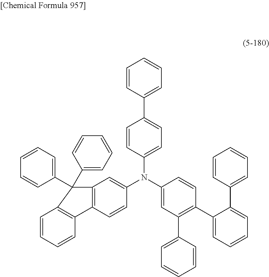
C1=CC(C2=CC=C(N(C3=CC(C4=CC=CC=C4)=C(C4=CC=CC=C4C4=CC=CC=C4)C=C3)C3=CC4=C(C=C3)C3=C(C=CC=C3)C4(C3=CC=CC=C3)C3=CC=CC=C3)C=C2)=CC=C1
